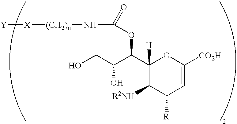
[Y][X][(CH2)n]NC(OC(C1([H])C([R2NH])C([R])C=C([CO2H])O1)C(CO)O)=O
